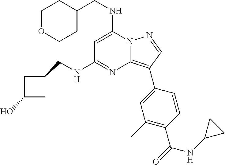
C1OCCC(CNC2=CC(NCC3CC(O)C3)=NC3=C(C4=CC(C)=C(C(=O)NC5CC5)C=C4)C=NN23)C1
